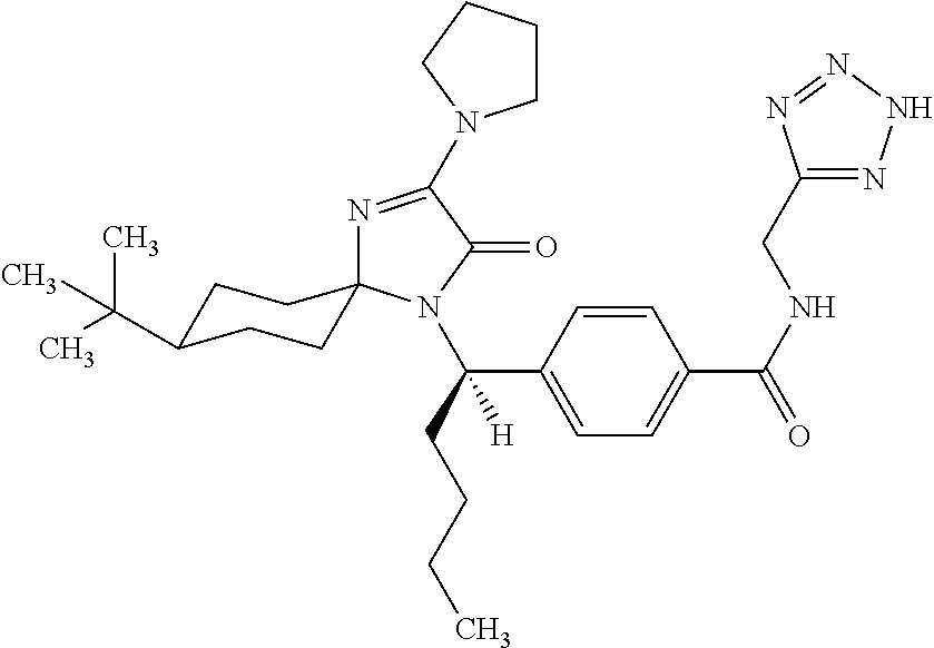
C1=CC(C(CCCC)([H])N2C(=O)C(N3CCCC3)=NC23CCC(C(C)(C)C)CC3)=CC=C1C(NCC1=NNN=N1)=O
